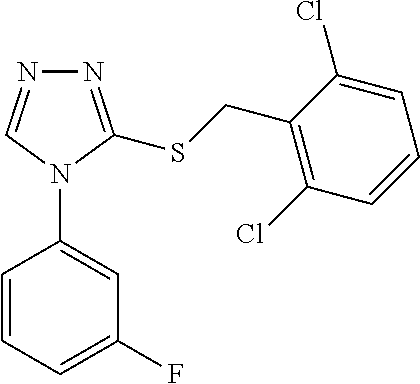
N1=C(SCC2=C(Cl)C=CC=C2Cl)N(C2=CC(F)=CC=C2)C=N1
